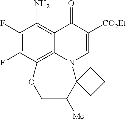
C1(F)=C(F)C2=C3C(=C1N)C(=O)C([CO2Et])=CN3C1(C([Me])CO2)CCC1
